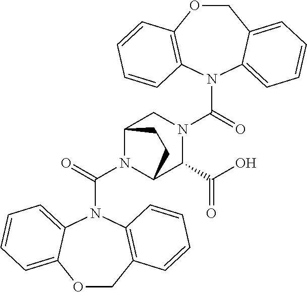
C(N1C2C(C(O)=O)N(C(N3C4=CC=CC=C4COC4=C3C=CC=C4)=O)CC1CC2)(=O)N1C2=C(COC3=CC=CC=C13)C=CC=C2
